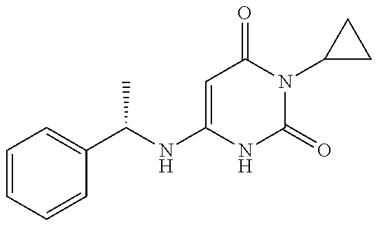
C1=CC=CC(C(NC2=CC(=O)N(C3CC3)C(=O)N2)C)=C1
